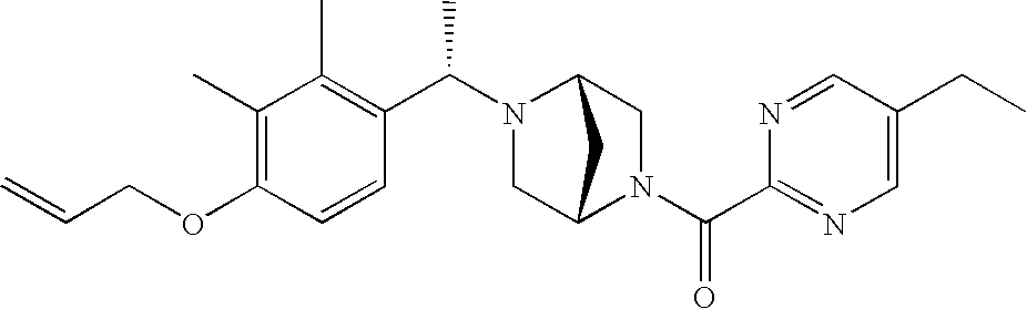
C(OC1=C(C)C(C)=C(C(N2C3CN(C(C4=NC=C(CC)C=N4)=O)C(C2)C3)C)C=C1)C=C
